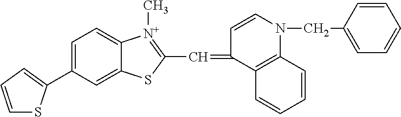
C1(C2=CC=CS2)=CC=C2C(=C1)SC(C=C1C=CN(CC3=CC=CC=C3)C3=C1C=CC=C3)=[N+]2C
